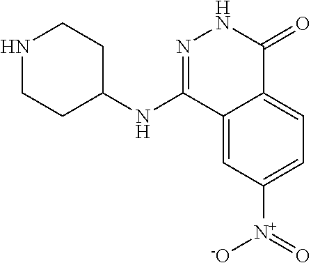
N(C1=NNC(=O)C2=CC=C([N+]([-O])=O)C=C12)C1CCNCC1
